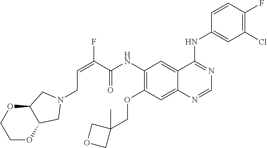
C(NC1=C(OCC2(C)COC2)C=C2C(=C1)C(NC1=CC(Cl)=C(F)C=C1)=NC=N2)(=O)C(=CCN1CC2OCCOC2C1)F
